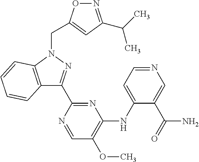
C12=C(N(CC3=CC(C(C)C)=NO3)N=C1C1=NC(NC3=CC=NC=C3C(=O)N)=C(OC)C=N1)C=CC=C2
